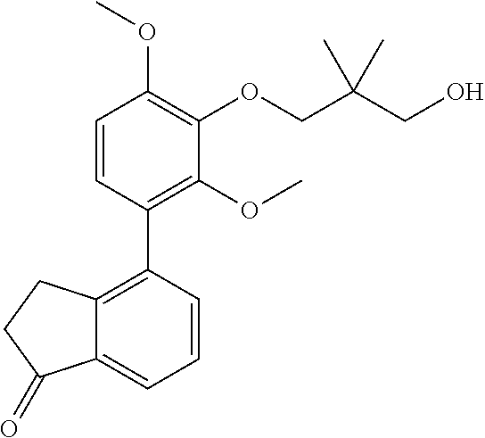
C1=CC(C2=C3C(=CC=C2)C(=O)CC3)=C(OC)C(OCC(CO)(C)C)=C1OC
